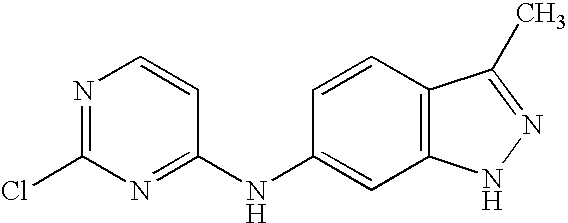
N1=C(Cl)N=C(NC2=CC3=C(C=C2)C(C)=NN3)C=C1
